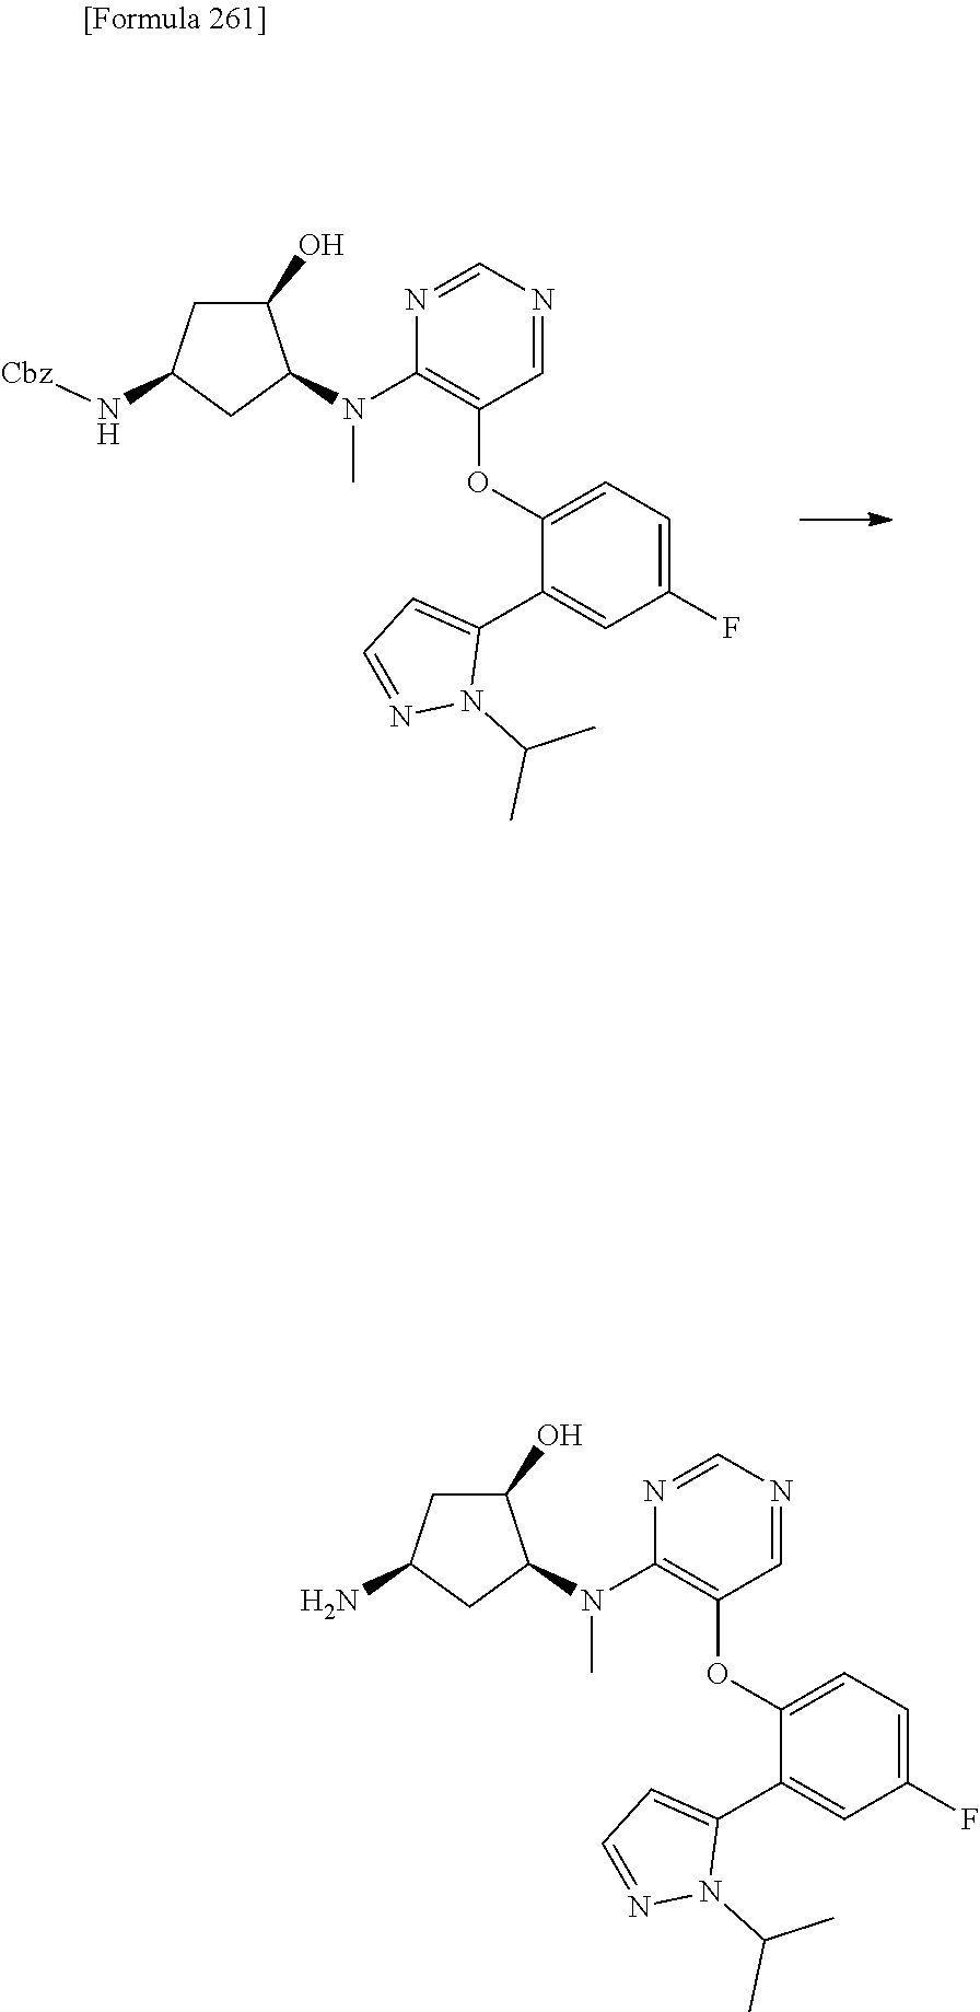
C1(O)CC(N)CC1N(C)C1=C(OC2=CC=C(F)C=C2C2=CC=NN2C(C)C)C=NC=N1.C1(O)CC(N[Cbz])CC1N(C)C1=C(OC2=CC=C(F)C=C2C2=CC=NN2C(C)C)C=NC=N1
